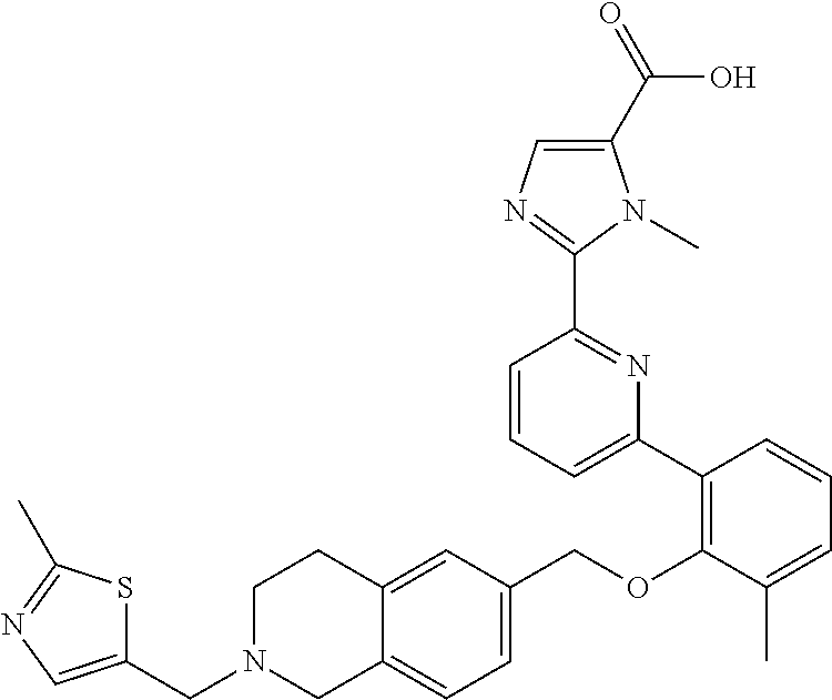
C1N(CC2=CN=C(C)S2)CC2=CC=C(COC3=C(C4=CC=CC(C5=NC=C(C(=O)O)N5C)=N4)C=CC=C3C)C=C2C1
